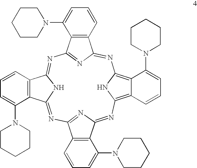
N1=C2N=C(N=C3NC(=NC4=NC(=NC5=C6C(=C1N5)C(N1CCCCC1)=CC=C6)C1=C4C=CC=C1N1CCCCC1)C1=C3C=CC=C1N1CCCCC1)C1=C2C=CC=C1N1CCCCC1
